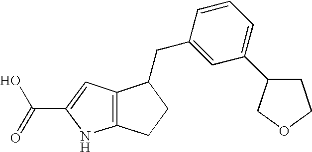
C12=C(C=C(C(=O)O)N1)C(CC1=CC(C3CCOC3)=CC=C1)CC2
